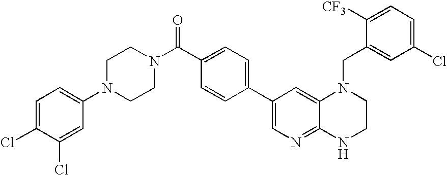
C1(C2=CC=C(C(=O)N3CCN(C4=CC=C(Cl)C(Cl)=C4)CC3)C=C2)=CN=C2C(=C1)N(CC1=CC(Cl)=CC=C1[CF3])CCN2
